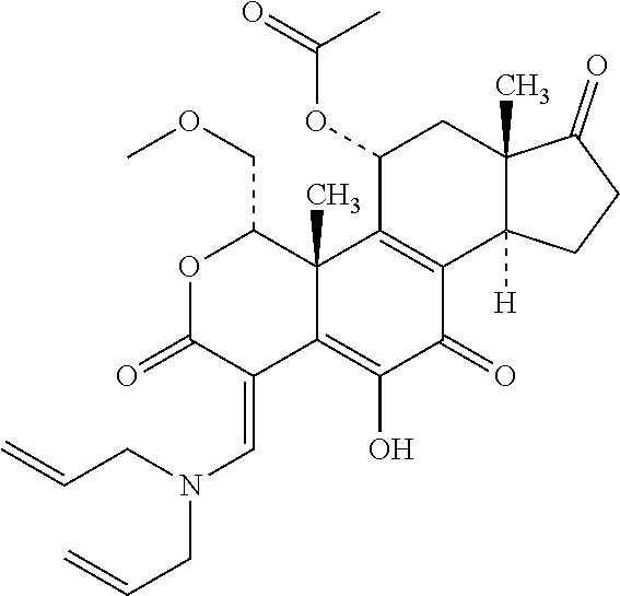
O1C(=O)C(=CN(CC=C)CC=C)C2=C(O)C(=O)C3=C(C2(C)C1COC)C(OC(C)=O)CC1(C)C3([H])CCC1=O
